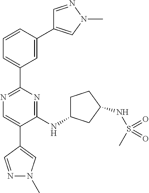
C1=C(C2=CN(C)N=C2)C=CC=C1C1=NC=C(C2=CN(C)N=C2)C(NC2CCC(NS(C)(=O)=O)C2)=N1
